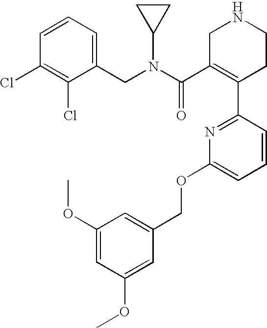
C1(OC)=CC(OC)=CC(COC2=CC=CC(C3=C(C(N(CC4=CC=CC(Cl)=C4Cl)C4CC4)=O)CNCC3)=N2)=C1
